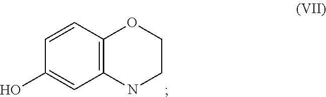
C12=C(C=CC(O)=C1)OCCN2
